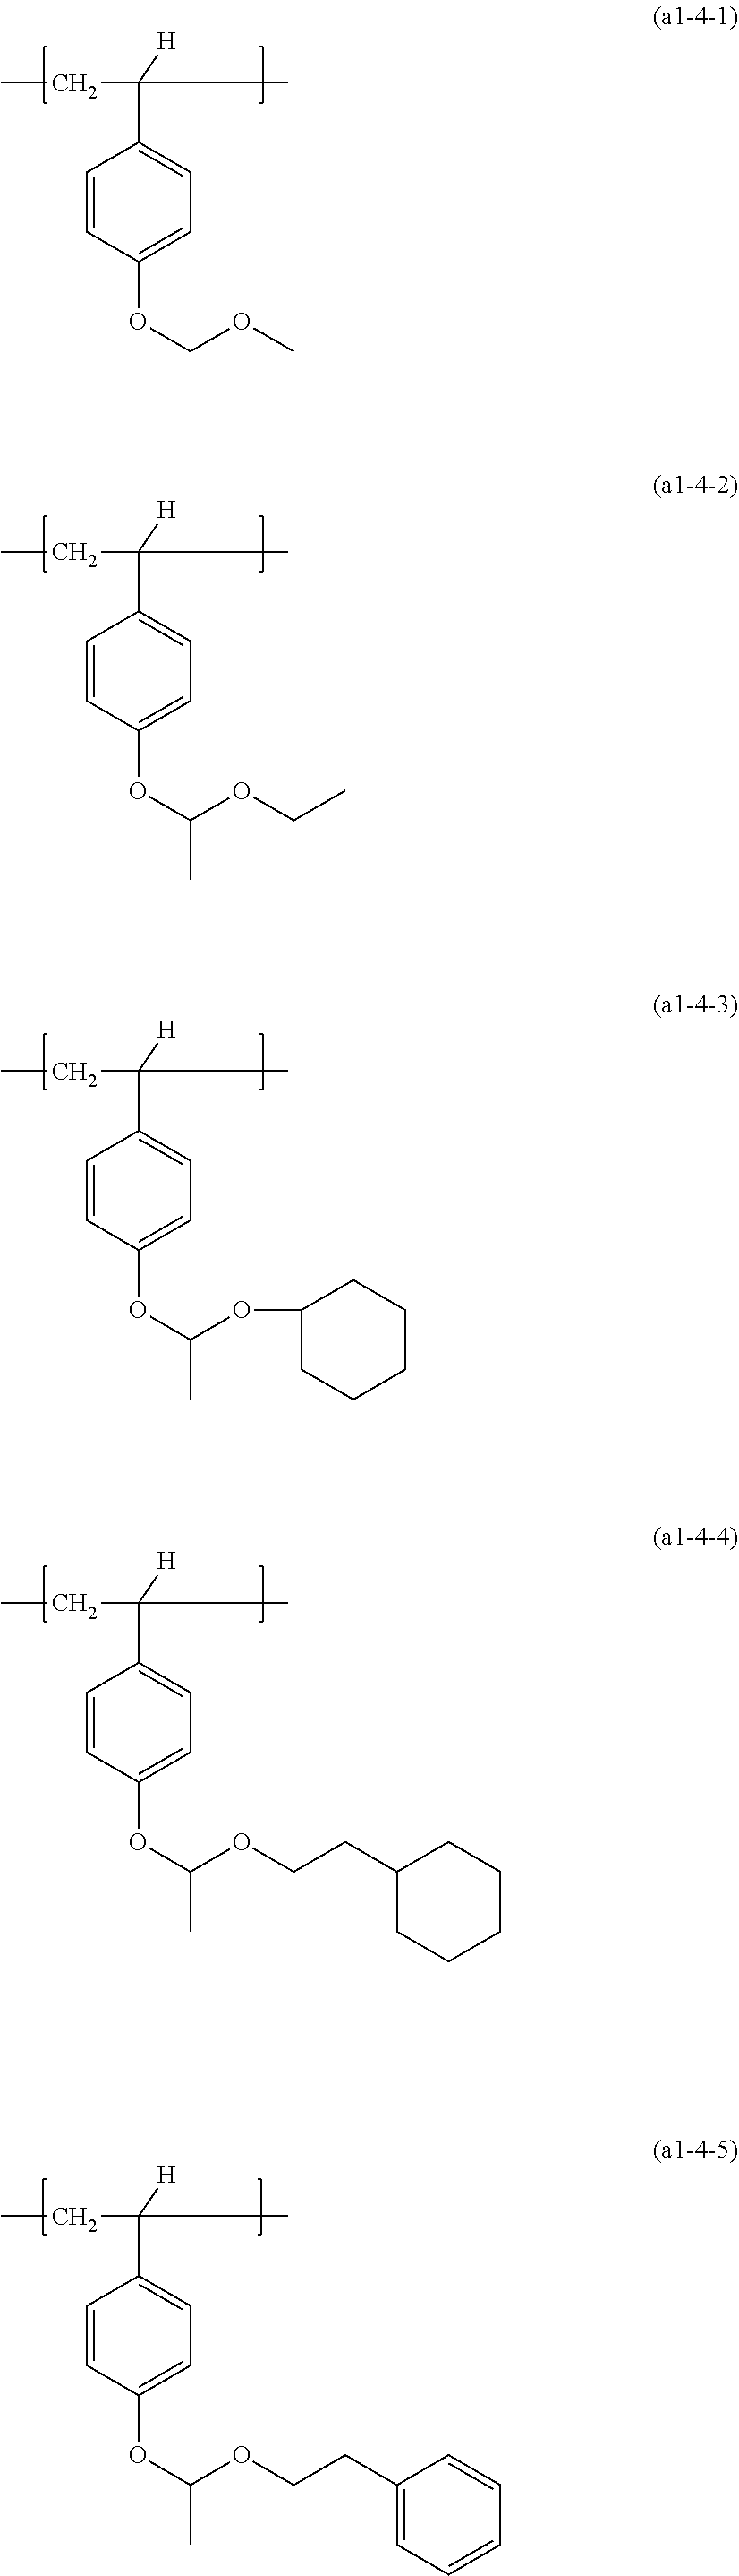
CCC(C1=CC=C(OCOC)C=C1)(C)[H].C1(C(CC)(C)[H])=CC=C(OC(OCC)C)C=C1.C1(C(CC)(C)[H])=CC=C(OC(OC2CCCCC2)C)C=C1.C1(C(CC)(C)[H])=CC=C(OC(OCCC2CCCCC2)C)C=C1.C1(C(CC)(C)[H])=CC=C(OC(OCCC2=CC=CC=C2)C)C=C1
